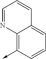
C12=C(->C)C=CC=C1C=CC=N2
